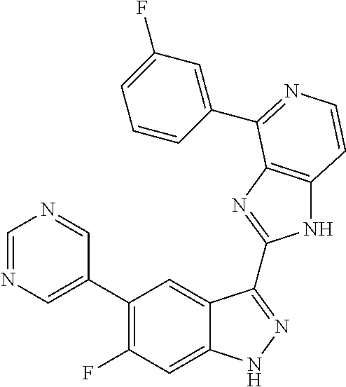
C1=C(C2=C(F)C=C3C(=C2)C(C2=NC4=C(N2)C=CN=C4C2=CC(F)=CC=C2)=NN3)C=NC=N1
